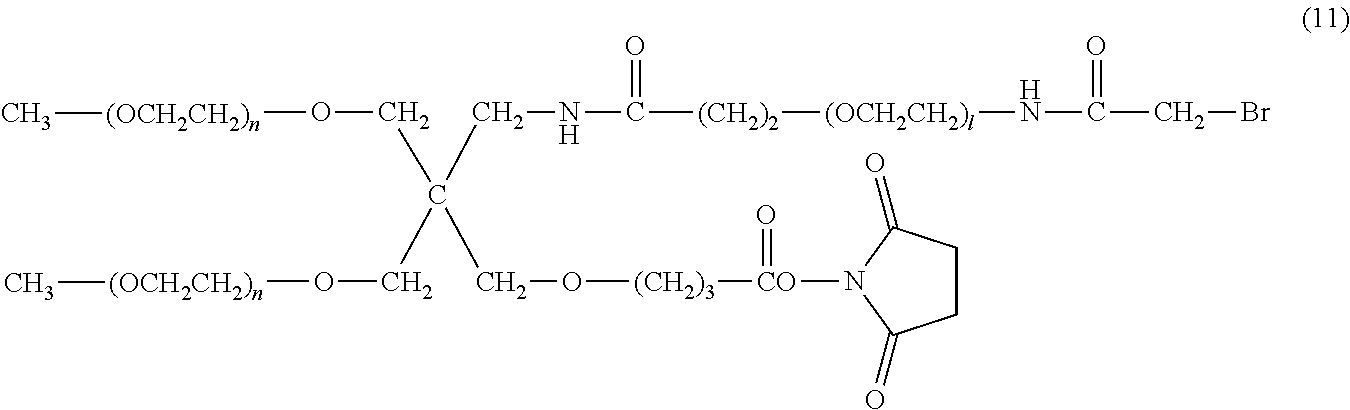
O([(OCH2CH2)n]C)CC(CO[(CH2)3][CO](=O)N1C(=O)CCC1=O)(CO[(OCH2CH2)n]C)CNC([(CH2)2][(OCH2CH2)l]NC(=O)CBr)=O
